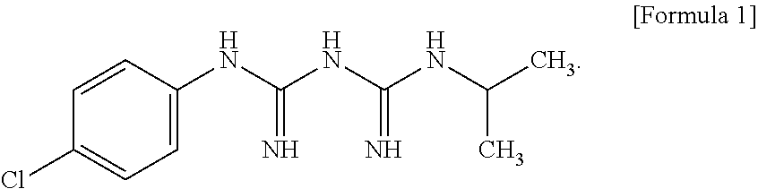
C1=C(NC(NC(NC(C)C)=N)=N)C=CC(Cl)=C1
